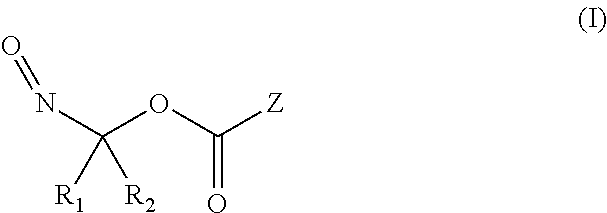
C(OC([Z])=O)(N=O)([R2])[R1]
